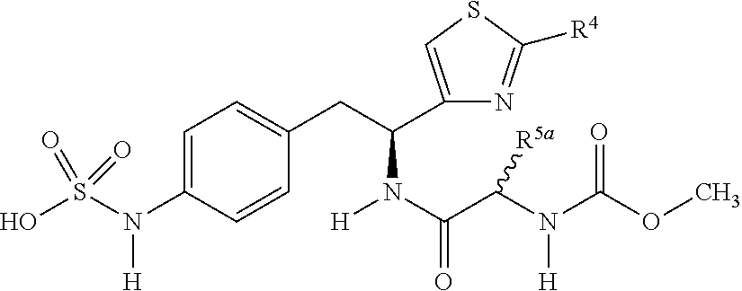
C1=C(N(S(O)(=O)=O)[H])C=CC(CC(N(C(C(N(C(OC)=O)[H])[R5a])=O)[H])C2=CSC([R4])=N2)=C1
